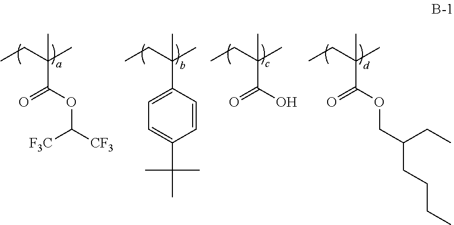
CCC(C)(C)C(OC([CF3])[F3C])=O.CCC(C)(C)C1=CC=C(C(C)(C)C)C=C1.CCC(C)(C)C(O)=O.CCC(C)(C)C(OCC(CC)CCCC)=O
